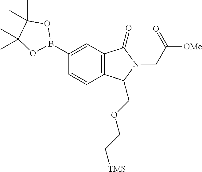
C1=CC(B2OC(C)(C)C(C)(C)O2)=CC2=C1C(COCC[TMS])N(CC([OMe])=O)C2=O
